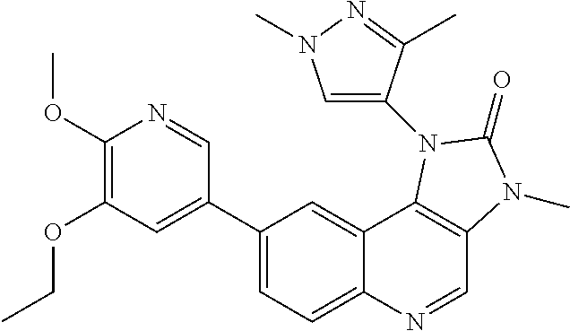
C1(C2=CC(OCC)=C(OC)N=C2)=CC=C2C(=C1)C1=C(C=N2)N(C)C(=O)N1C1=CN(C)N=C1C
